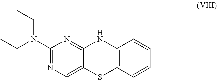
C1(N(CC)CC)=NC=C2C(=N1)NC1=C(S2)C=CC=C1
